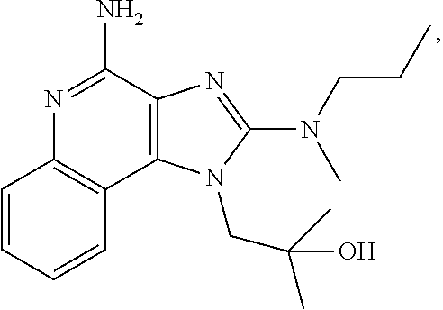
C12=C(N(CC(C)(C)O)C(N(CCC)C)=N1)C1=C(N=C2N)C=CC=C1
